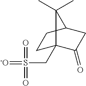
C1C2(CS(=O)(=[-O])=O)C(=O)CC(C1)C2(C)C
